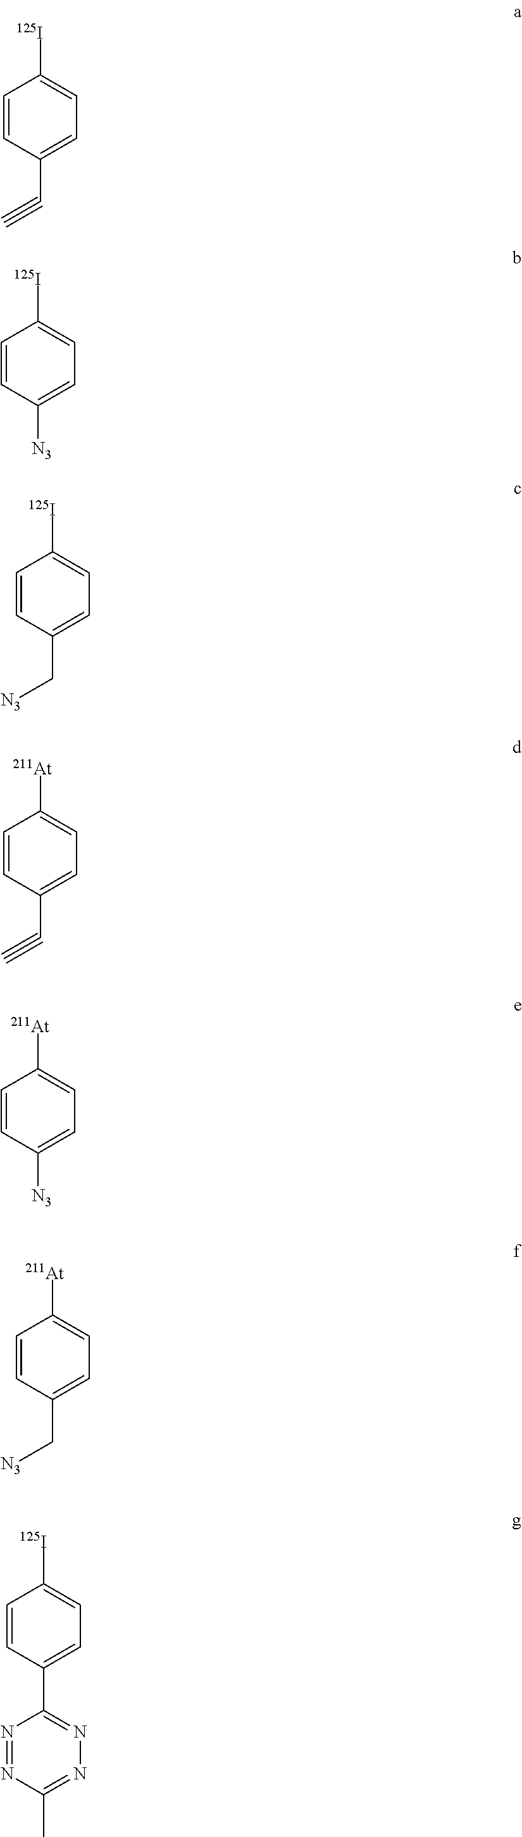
[125I]C1=CC=C(C#C)C=C1.[125I]C1=CC=C([N3])C=C1.[125I]C1=CC=C(C[N3])C=C1.[At]C1=CC=C(C#C)C=C1.[At]C1=CC=C([N3])C=C1.[At]C1=CC=C(C[N3])C=C1.[125I]C1=CC=C(C2=NN=C(C)N=N2)C=C1
